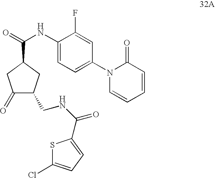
C1(=O)C(CNC(=O)C2=CC=C(Cl)S2)CC(C(=O)NC2=CC=C(N3C=CC=CC3=O)C=C2F)C1
